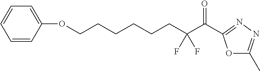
C(OC1=CC=CC=C1)CCCCCC(C(=O)C1=NN=C(C)O1)(F)F
